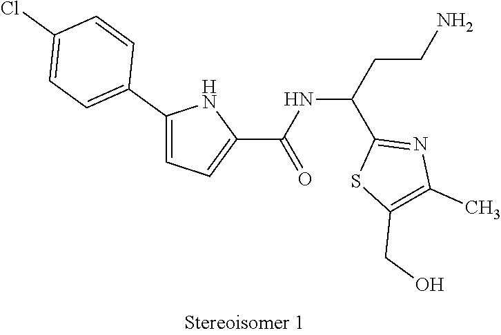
C(C(C1=NC(C)=C(CO)S1)NC(C1=CC=C(C2=CC=C(Cl)C=C2)N1)=O)CN
